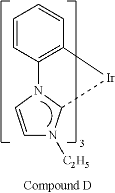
C1=CC2=C(C=C1)[Ir]C1N2C=CN1[C2H5]
